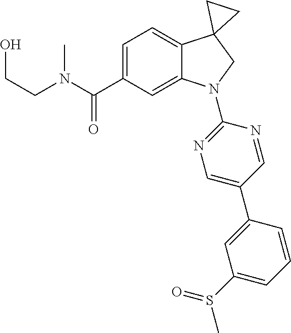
N(C(C1=CC=C2C(=C1)N(C1=NC=C(C3=CC(S(=O)C)=CC=C3)C=N1)CC21CC1)=O)(C)CCO
